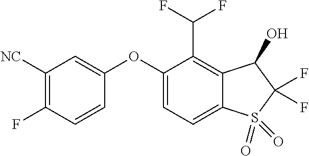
O(C1=CC([NC])=C(F)C=C1)C1=CC=C2C(=C1C(F)F)C(O)C(F)(F)S2(=O)=O
